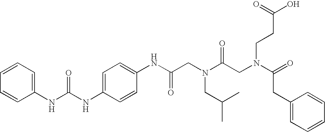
C1=C(NC(NC2=CC=CC=C2)=O)C=CC(NC(CN(C(CN(C(=O)CC2=CC=CC=C2)CCC(O)=O)=O)CC(C)C)=O)=C1
